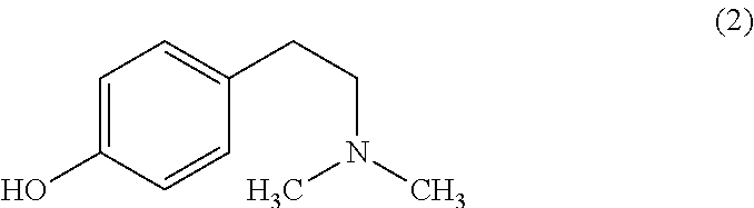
C1=C(O)C=CC(CCN(C)C)=C1
